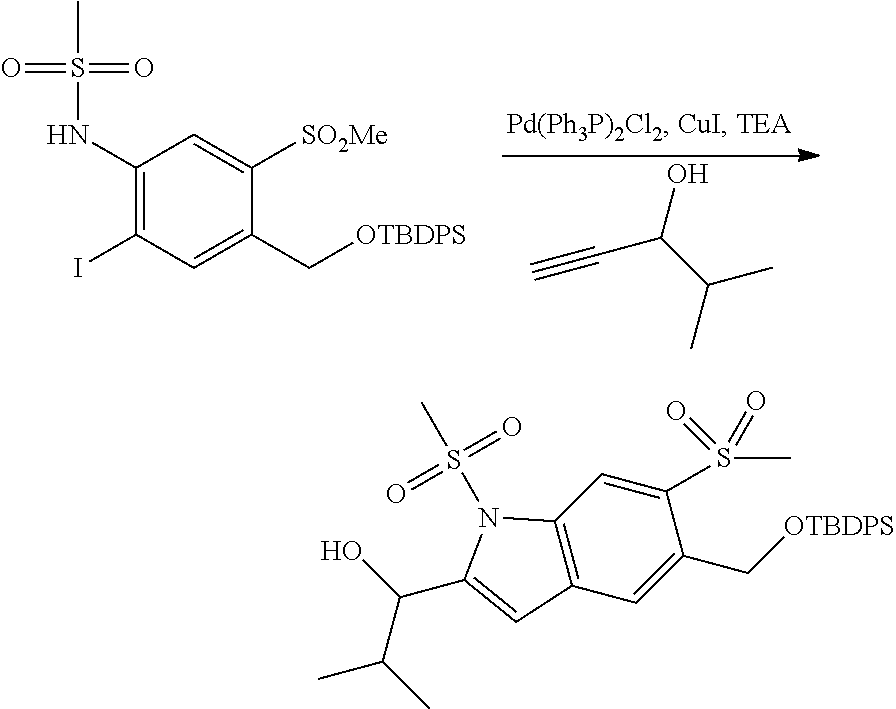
C1(NS(C)(=O)=O)=C(I)C=C(C[OTBDPS])C([SO2Me])=C1.C(C(C)C)(C#C)O.C12=C(C=C(C[OTBDPS])C(S(C)(=O)=O)=C1)C=C(C(C(C)C)O)N2S(C)(=O)=O
